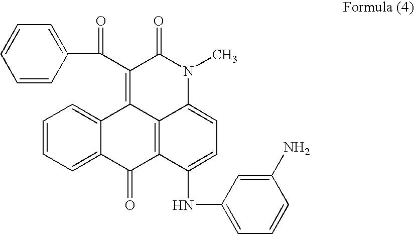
C1=CC=CC(C(C2=C3C4=C(C(NC5=CC=CC(N)=C5)=CC=C4N(C)C2=O)C(=O)C2=CC=CC=C32)=O)=C1
